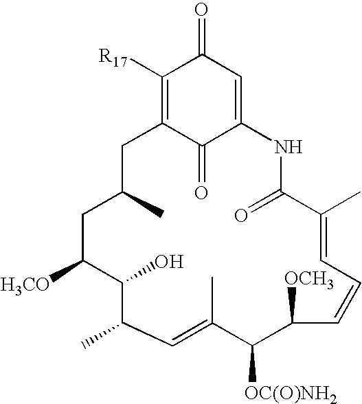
C1(=O)C2=CC(=O)C([R17])=C1CC(C)CC([H3CO])C(O)C(C)C=C(C)C([OC(O)NH2])C([OCH3])C=CC=C(C)C(=O)N2
